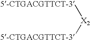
[5-CTGACGTTCT-3][X2][5-CTGACGTTCT-3]
